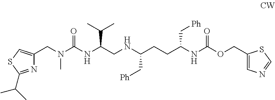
N1=C(C(C)C)SC=C1CN(C(NC(CNC(CCC(NC(OCC1=CN=CS1)=O)C[Ph])C[Ph])C(C)C)=O)C
